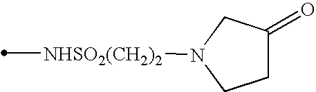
[NHSO2(CH2)2](C)N1CCC(=O)C1
